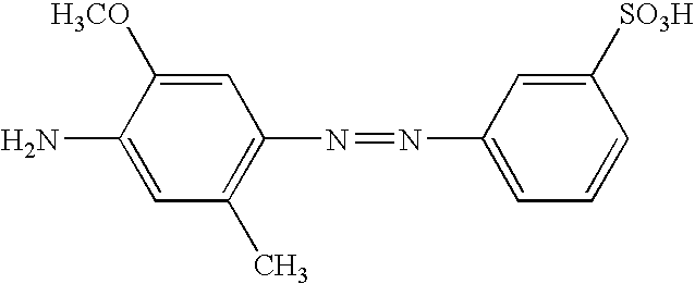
C1=C([H3CO])C(N)=CC(C)=C1N=NC1=CC=CC([SO3H])=C1
